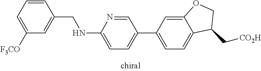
C1=CC(CNC2=CC=C(C3=CC=C4C(=C3)OCC4C[CO2H])C=N2)=CC([F3CO])=C1
